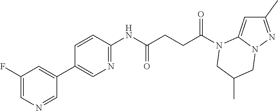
C1(C)=NN2C(=C1)N(C(CCC(NC1=NC=C(C3=CC(F)=CN=C3)C=C1)=O)=O)CC(C)C2
